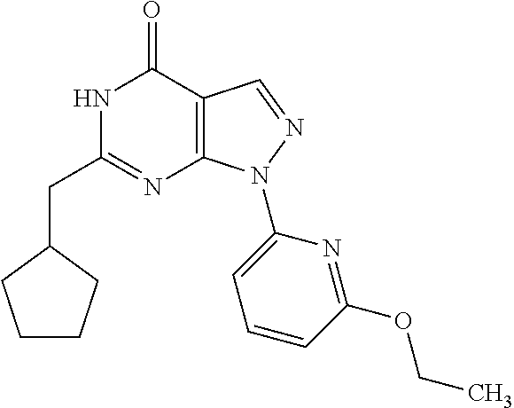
N1C(CC2CCCC2)=NC2=C(C1=O)C=NN2C1=CC=CC(OCC)=N1
